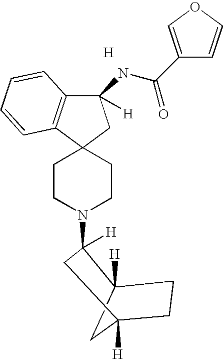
C12([H])CC([H])(CC1)CC2(N1CCC2(CC1)C1=C(C(NC(C3=COC=C3)=O)([H])C2)C=CC=C1)[H].[H]
